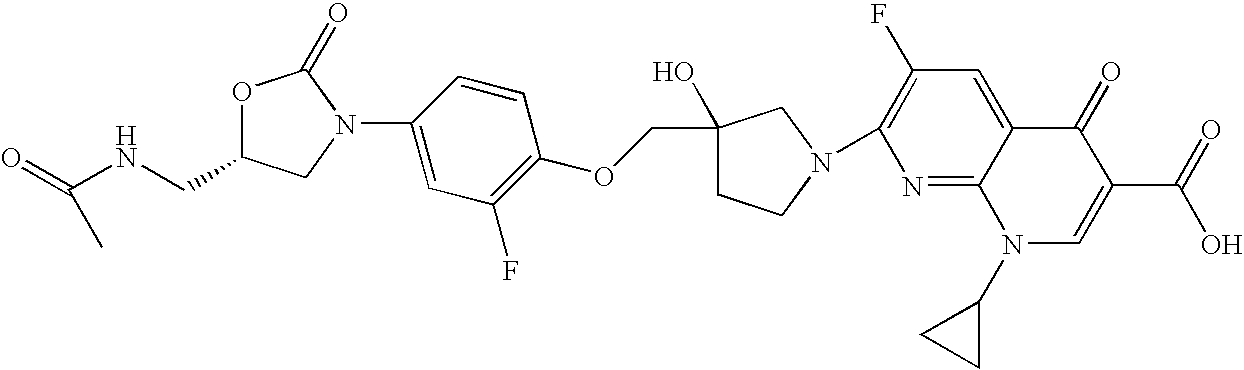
O1C(CNC(=O)C)CN(C2=CC(F)=C(OCC3(O)CCN(C4=C(F)C=C5C(=N4)N(C4CC4)C=C(C(=O)O)C5=O)C3)C=C2)C1=O
